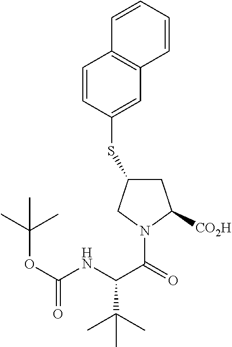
C1=CC(SC2CC([CO2H])N(C(=O)C(NC(OC(C)(C)C)=O)C(C)(C)C)C2)=CC2=C1C=CC=C2
